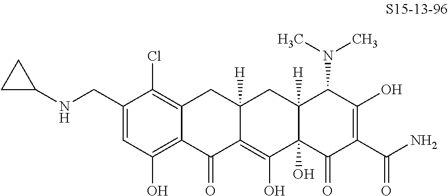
C12=C(Cl)C(CNC3CC3)=CC(O)=C1C(=O)C1=C(O)C3(O)C([H])(CC1([H])C2)C(N(C)C)C(O)=C(C(N)=O)C3=O
